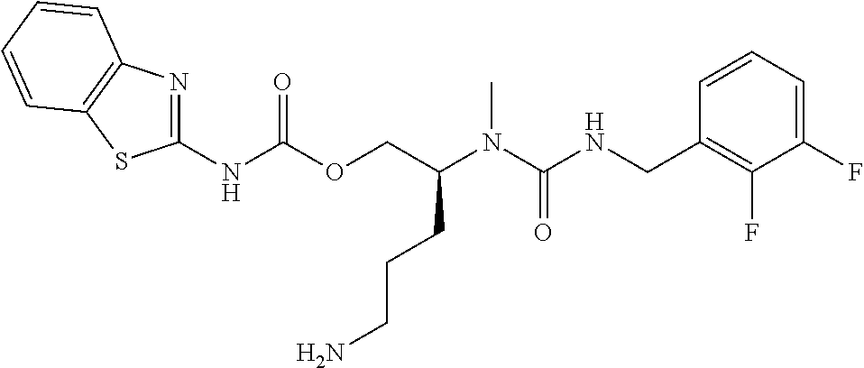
C1=CC(CNC(N(C(COC(=O)NC2=NC3=C(S2)C=CC=C3)CCCN)C)=O)=C(F)C(F)=C1
